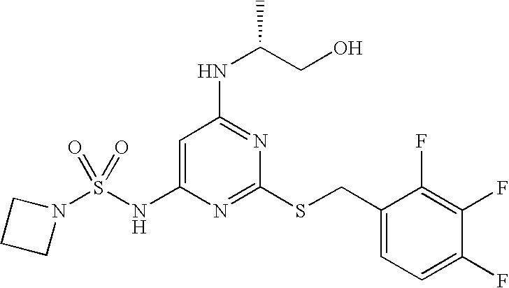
C1=C(NS(N2CCC2)(=O)=O)N=C(SCC2=CC=C(F)C(F)=C2F)N=C1NC(CO)C
